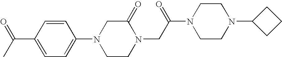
C(C1=CC=C(N2CCN(CC(N3CCN(C4CCC4)CC3)=O)C(=O)C2)C=C1)(C)=O
